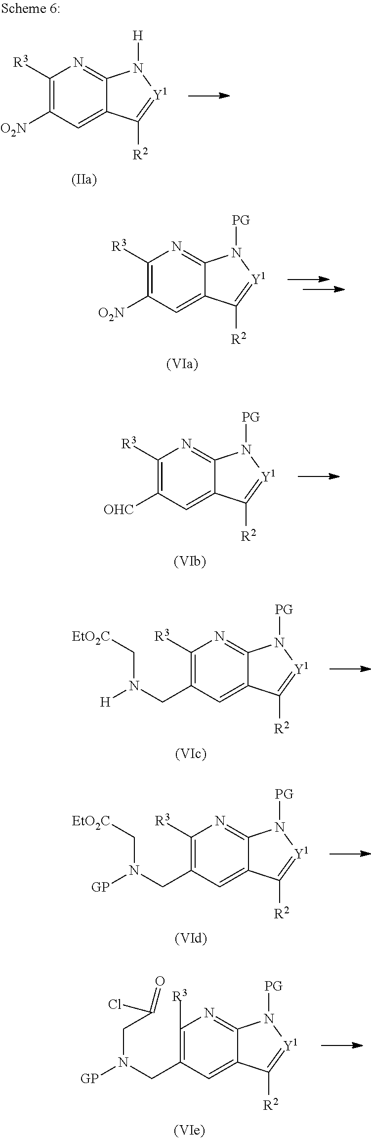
C1([R3])=C([O2N])C=C2C(=N1)N([H])[Y1]=C2[R2].C1([R3])=C([O2N])C=C2C(=N1)N([PG])[Y1]=C2[R2].C1([R3])=C([OHC])C=C2C(=N1)N([PG])[Y1]=C2[R2].C1([R3])=C(CN([H])C[EtO2C])C=C2C(=N1)N([PG])[Y1]=C2[R2].C1([R3])=C(CN([GP])C[EtO2C])C=C2C(=N1)N([PG])[Y1]=C2[R2].C1([R3])=C(CN(CC(Cl)=O)[GP])C=C2C(=N1)N([PG])[Y1]=C2[R2]
